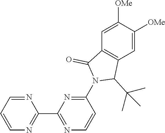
N1=CC=CN=C1C1=NC=CC(N2C(C(C)(C)C)C3=C(C2=O)C=C([OMe])C([OMe])=C3)=N1
